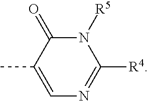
N1([R5])C(=O)C(C)=CN=C1[R4]
